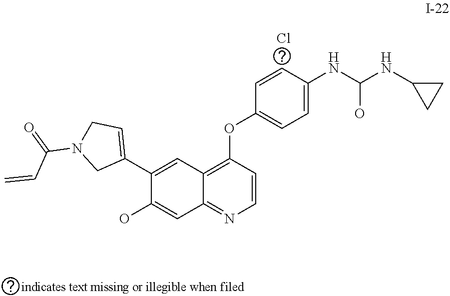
C1(C2=CCN(C(=O)C=C)C2)=CC2=C(OC3=CC=C(NC(NC4CC4)O)C=C3)C=CN=C2C=C1O.Cl
